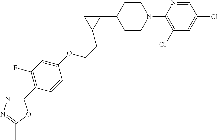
C1CN(C2=C(Cl)C=C(Cl)C=N2)CCC1C1CC1CCOC1=CC(F)=C(C2=NN=C(C)O2)C=C1
